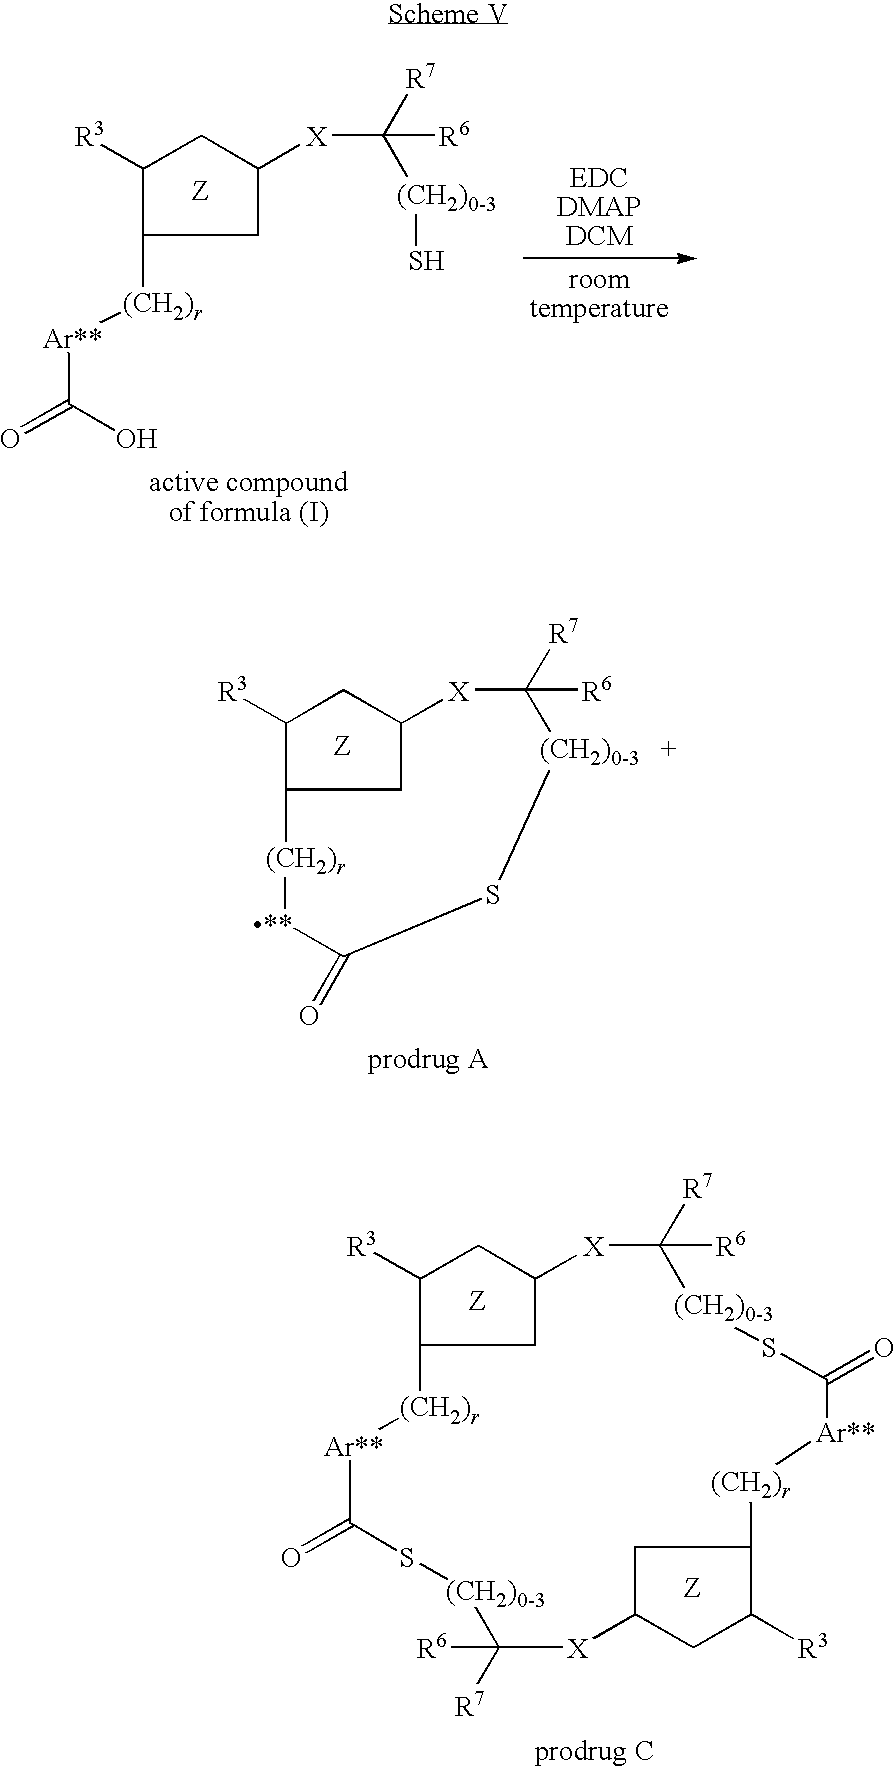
C1([R3])C([(CH2)r][Ar**]C(=O)O)CC([X]C([R7])([(CH2)0-3]S)[R6])C1.C1([R3])C2CC(C1)[X]C([R7])([R6])[(CH2)0-3]SC(=O)[**][(CH2)r]2.C1([R3])C2CC(C1)[X]C([R7])([R6])[(CH2)0-3]SC(=O)[Ar**][(CH2)r]C1C([R3])CC(C1)[X]C([R7])([R6])[(CH2)0-3]SC(=O)[Ar**][(CH2)r]2
